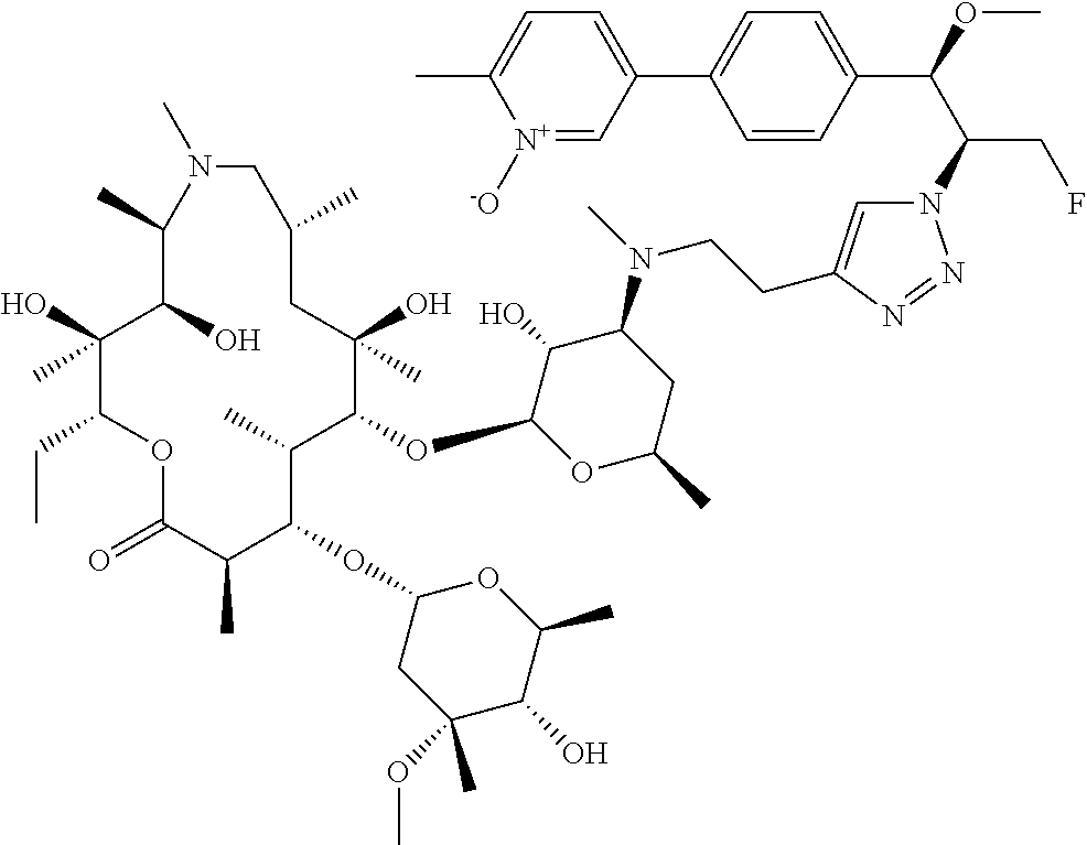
C1(O)(C)C(CC)OC(=O)C(C)C(OC2CC(OC)(C)C(O)C(C)O2)C(C)C(OC2OC(C)CC(N(C)CCC3=CN(C(C(OC)C4=CC=C(C5=CC=C(C)[N+]([-O])=C5)C=C4)CF)N=N3)C2O)C(O)(C)CC(C)CN(C)C(C)C1O
